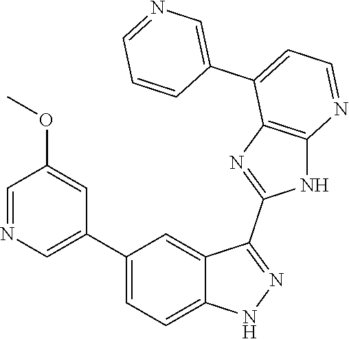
C1(C2=CC=C3C(=C2)C(C2=NC4=C(N2)N=CC=C4C2=CN=CC=C2)=NN3)=CN=CC(OC)=C1
